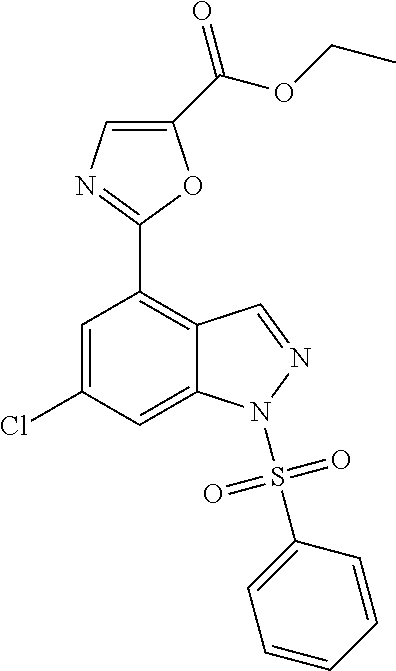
C1=C(Cl)C=C2C(=C1C1=NC=C(C(OCC)=O)O1)C=NN2S(C1=CC=CC=C1)(=O)=O
